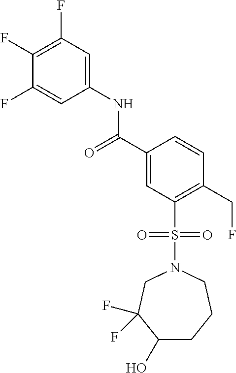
C(C1=CC(S(N2CCCC(O)C(F)(F)C2)(=O)=O)=C(CF)C=C1)(=O)NC1=CC(F)=C(F)C(F)=C1
